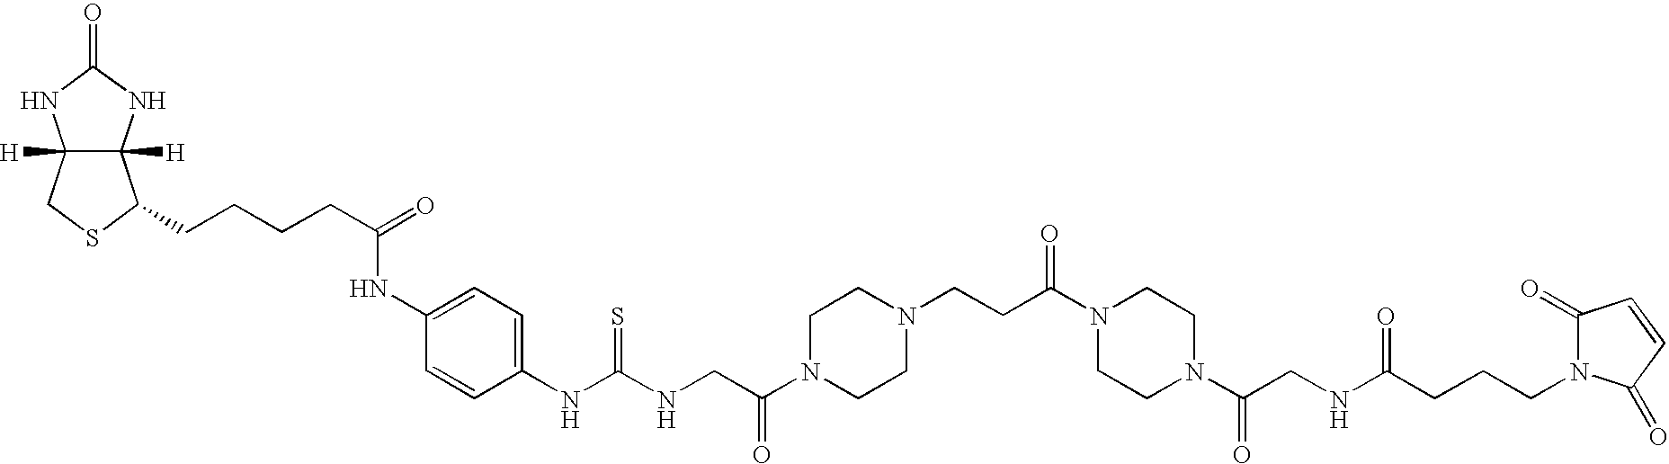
C12([H])C([H])(NC(=O)N1)C(CCCCC(=O)NC1=CC=C(NC(NCC(N3CCN(CCC(N4CCN(C(CNC(CCCN5C(=O)C=CC5=O)=O)=O)CC4)=O)CC3)=O)=S)C=C1)SC2
